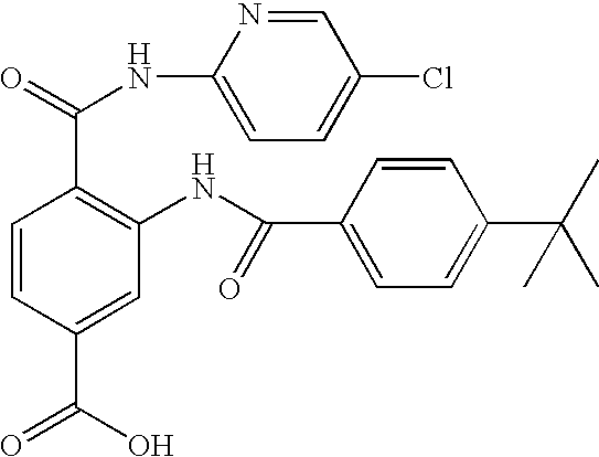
C1=CC(C(=O)O)=CC(NC(C2=CC=C(C(C)(C)C)C=C2)=O)=C1C(NC1=CC=C(Cl)C=N1)=O
